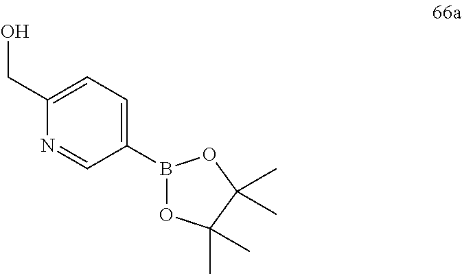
C1(B2OC(C)(C)C(C)(C)O2)=CC=C(CO)N=C1
